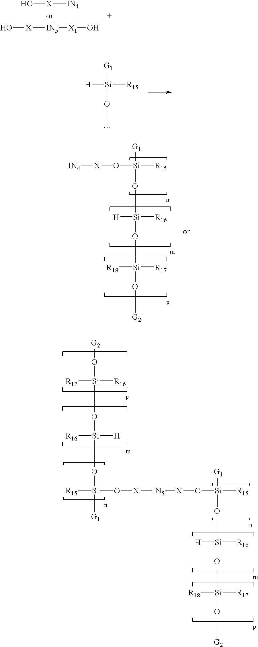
O[X][IN4].O[X][IN5][X1]O.[IN4][X]O[Si]([R15])([G1])O[Si](O[Si](O[G2])([R18])[R17])([R16])[H].[R17][Si]([R16])(O[G2])O[Si](O[Si]([G1])([R15])O[X][IN5][X]O[Si]([R15])([G1])O[Si](O[Si](O[G2])([R18])[R17])([R16])[H])([H])[R16].[H][Si]([R15])([G1])OC
